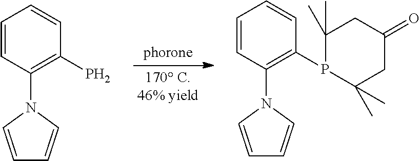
C1=CN(C2=C(P)C=CC=C2)C=C1.C1=CN(C2=C(P3C(C)(C)CC(=O)CC3(C)C)C=CC=C2)C=C1
